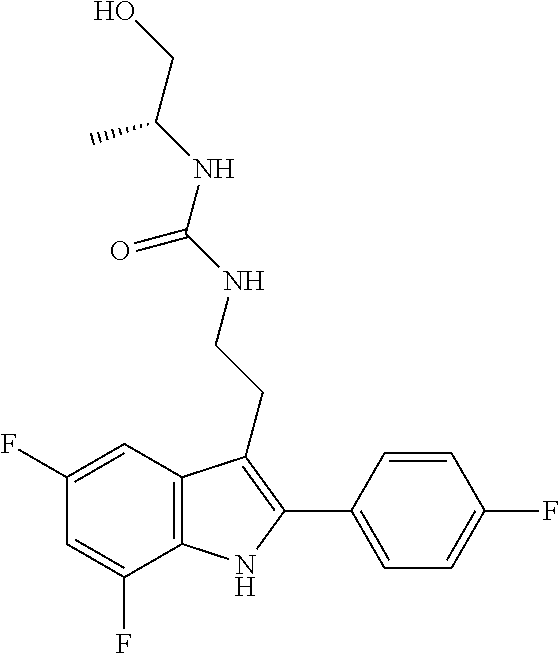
C1=C(F)C2=C(C=C1F)C(CCNC(NC(CO)C)=O)=C(C1=CC=C(F)C=C1)N2
